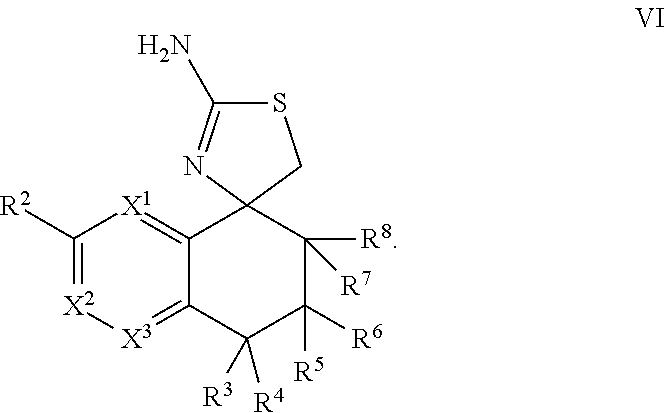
[R2]C1=[X2][X3]=C2C(=[X1]1)C1(C([R8])([R7])C([R6])([R5])C2([R3])[R4])N=C(N)SC1
